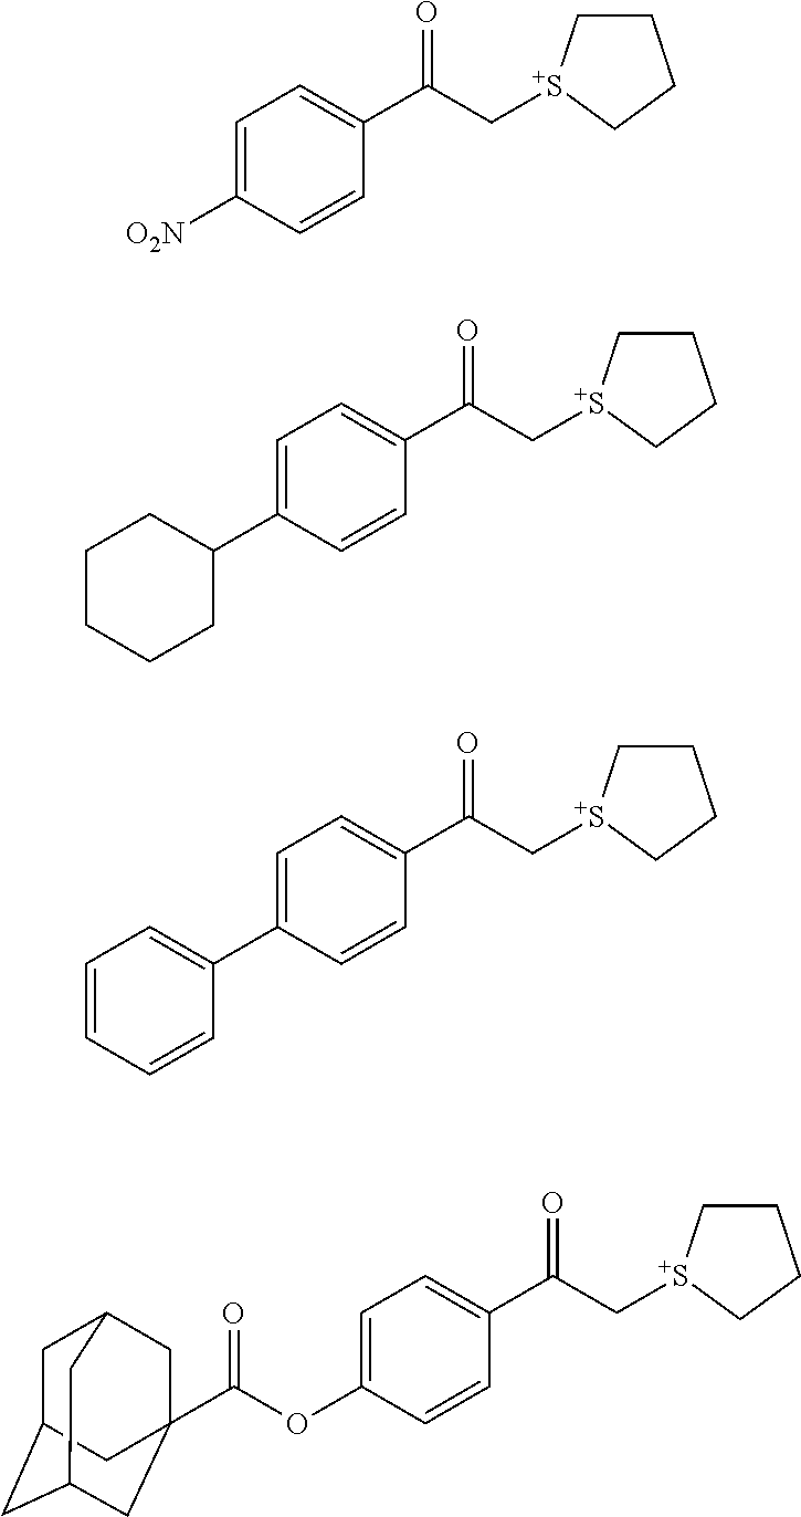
C1([O2N])=CC=C(C(C[S+]2CCCC2)=O)C=C1.C1(C2CCCCC2)=CC=C(C(C[S+]2CCCC2)=O)C=C1.C1(C2=CC=CC=C2)=CC=C(C(C[S+]2CCCC2)=O)C=C1.C1(OC(=O)C23CC4CC(CC(C2)C4)C3)=CC=C(C(C[S+]2CCCC2)=O)C=C1
